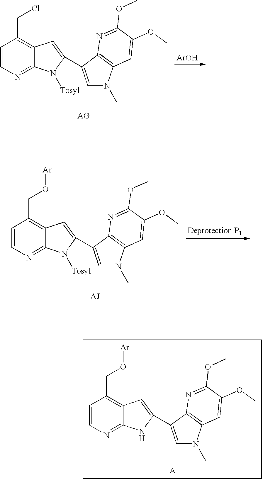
C1=CN=C2C(=C1CCl)C=C(C1=CN(C)C3=C1N=C(OC)C(OC)=C3)N2[Tosyl].[ArOH].[Deprotection P1].C1=CN=C2C(=C1CO[Ar])C=C(C1=CN(C)C3=C1N=C(OC)C(OC)=C3)N2[Tosyl].C1=CN=C2C(=C1CO[Ar])C=C(C1=CN(C)C3=C1N=C(OC)C(OC)=C3)N2
